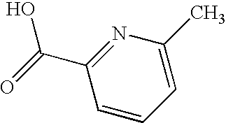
C1=C(C)N=C(C(O)=O)C=C1
